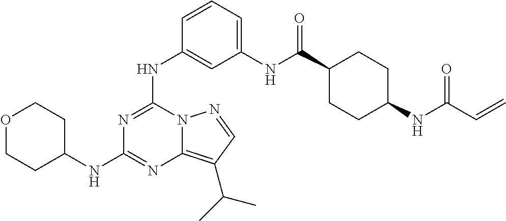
O1CCC(NC2=NC3=C(C(C)C)C=NN3C(NC3=CC(NC(C4CCC(NC(C=C)=O)CC4)=O)=CC=C3)=N2)CC1
